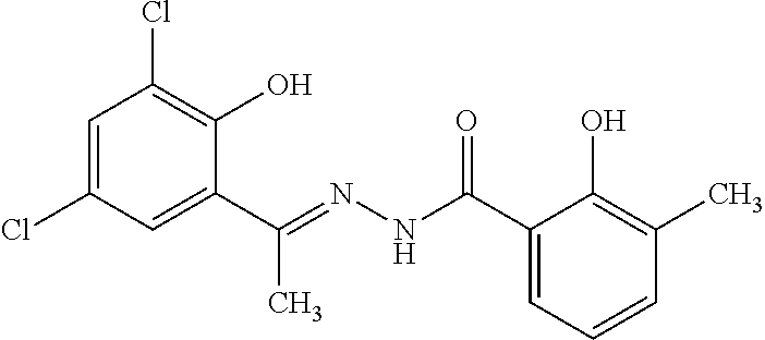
C1=C(Cl)C=C(C(=NNC(C2=CC=CC(C)=C2O)=O)C)C(O)=C1Cl
